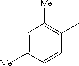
C1=C([Me])C=CC(C)=C1[Me]
